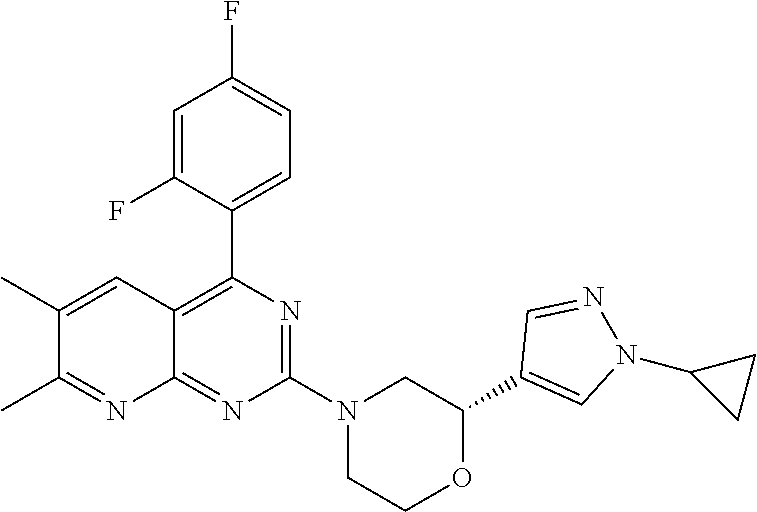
C1(C2=CN(C3CC3)N=C2)OCCN(C2=NC(C3=CC=C(F)C=C3F)=C3C(=N2)N=C(C)C(C)=C3)C1
